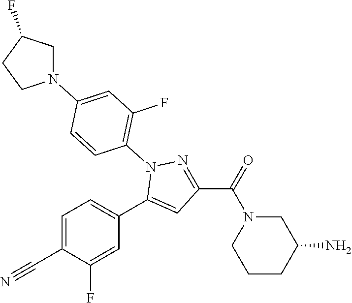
C1=C(C#N)C(F)=CC(C2=CC(C(=O)N3CCCC(N)C3)=NN2C2=C(F)C=C(N3CC(F)CC3)C=C2)=C1
